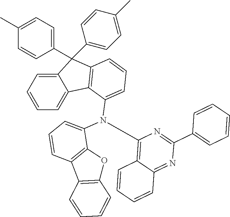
C12=CC=CC=C1C1=C(C2(C2=CC=C(C)C=C2)C2=CC=C(C)C=C2)C=CC=C1N(C1=CC=CC2=C1OC1=C2C=CC=C1)C1=C2C(=NC(C3=CC=CC=C3)=N1)C=CC=C2
